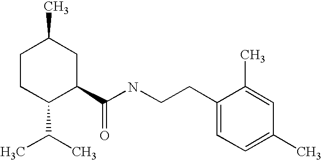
C1CC(C(C)C)C(C(NCCC2=CC=C(C)C=C2C)=O)CC1C
